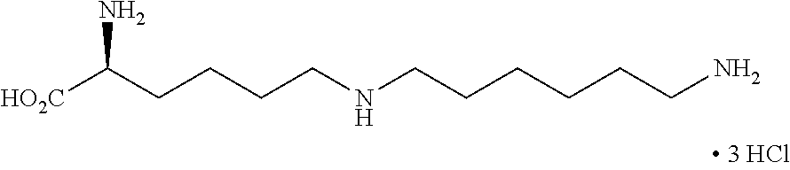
[HO2C]C(CCCCNCCCCCCN)N
